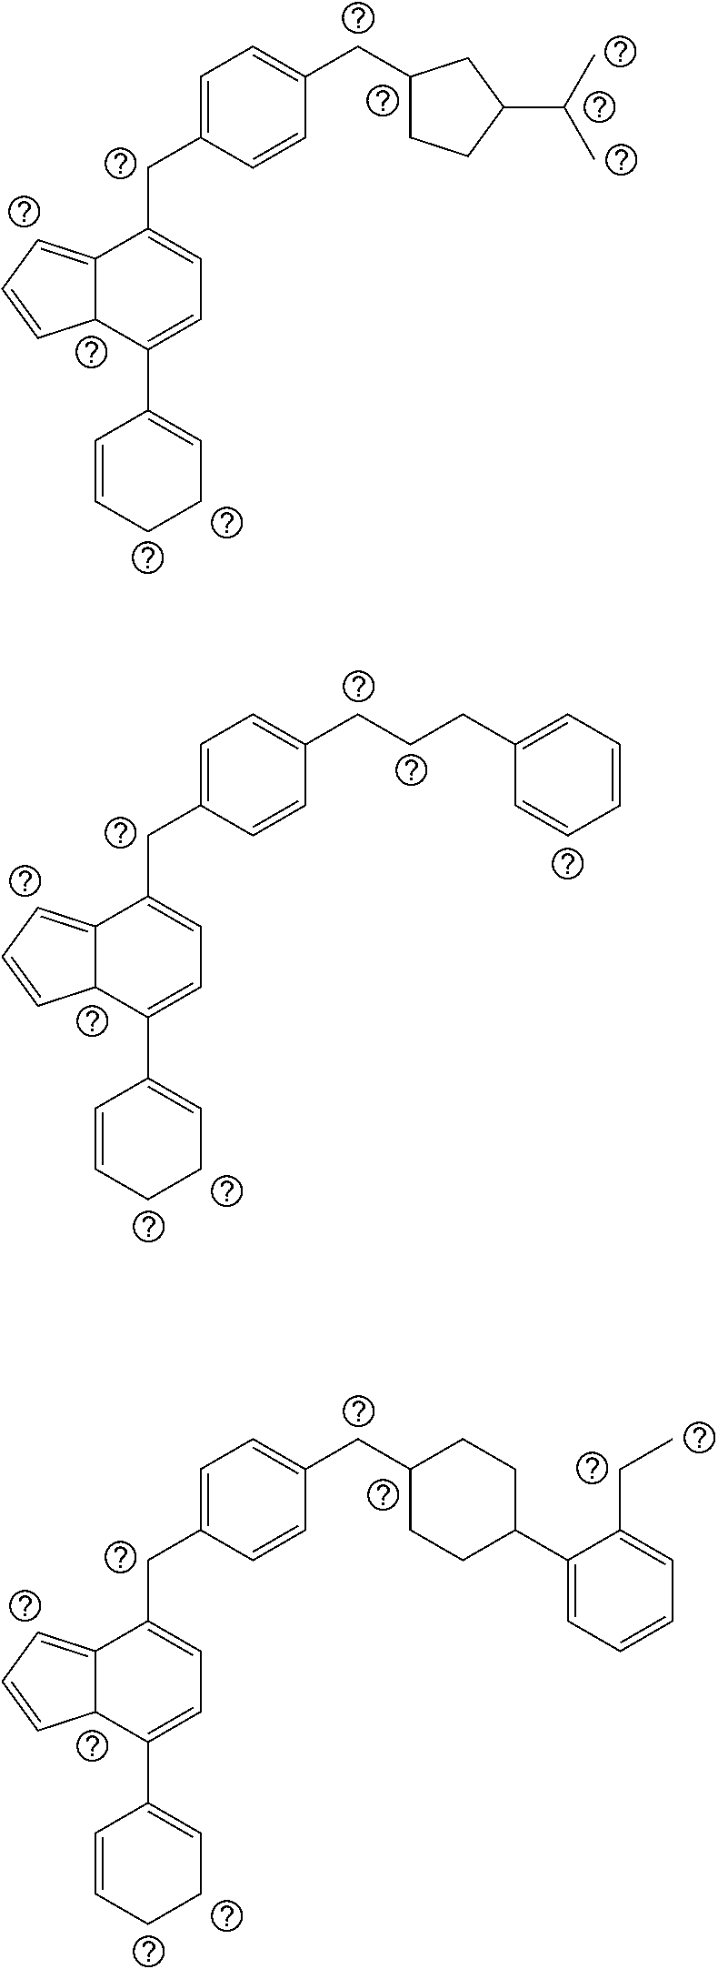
C(C1=CC=C(CC2=CC=C(C3=CCCC=C3)C3C2=CC=C3)C=C1)C1CCC(C(C)C)C1.C(CCC1=CC=CC=C1)C1=CC=C(CC2=CC=C(C3=CCCC=C3)C3C2=CC=C3)C=C1.C(C1CCC(C2=CC=CC=C2CC)CC1)C1=CC=C(CC2=CC=C(C3=CCCC=C3)C3C2=CC=C3)C=C1
